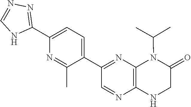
C1(C2=CC=C(C3=NN=CN3)N=C2C)=NC2=C(N=C1)NCC(=O)N2C(C)C
